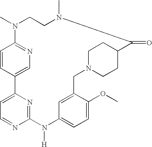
C1=C2N=C(N=C1)N([H])C1=CC=C(OC)C(=C1)CN1CCC(CC1)C(=O)N(C)CCN(C)C1=NC=C2C=C1
